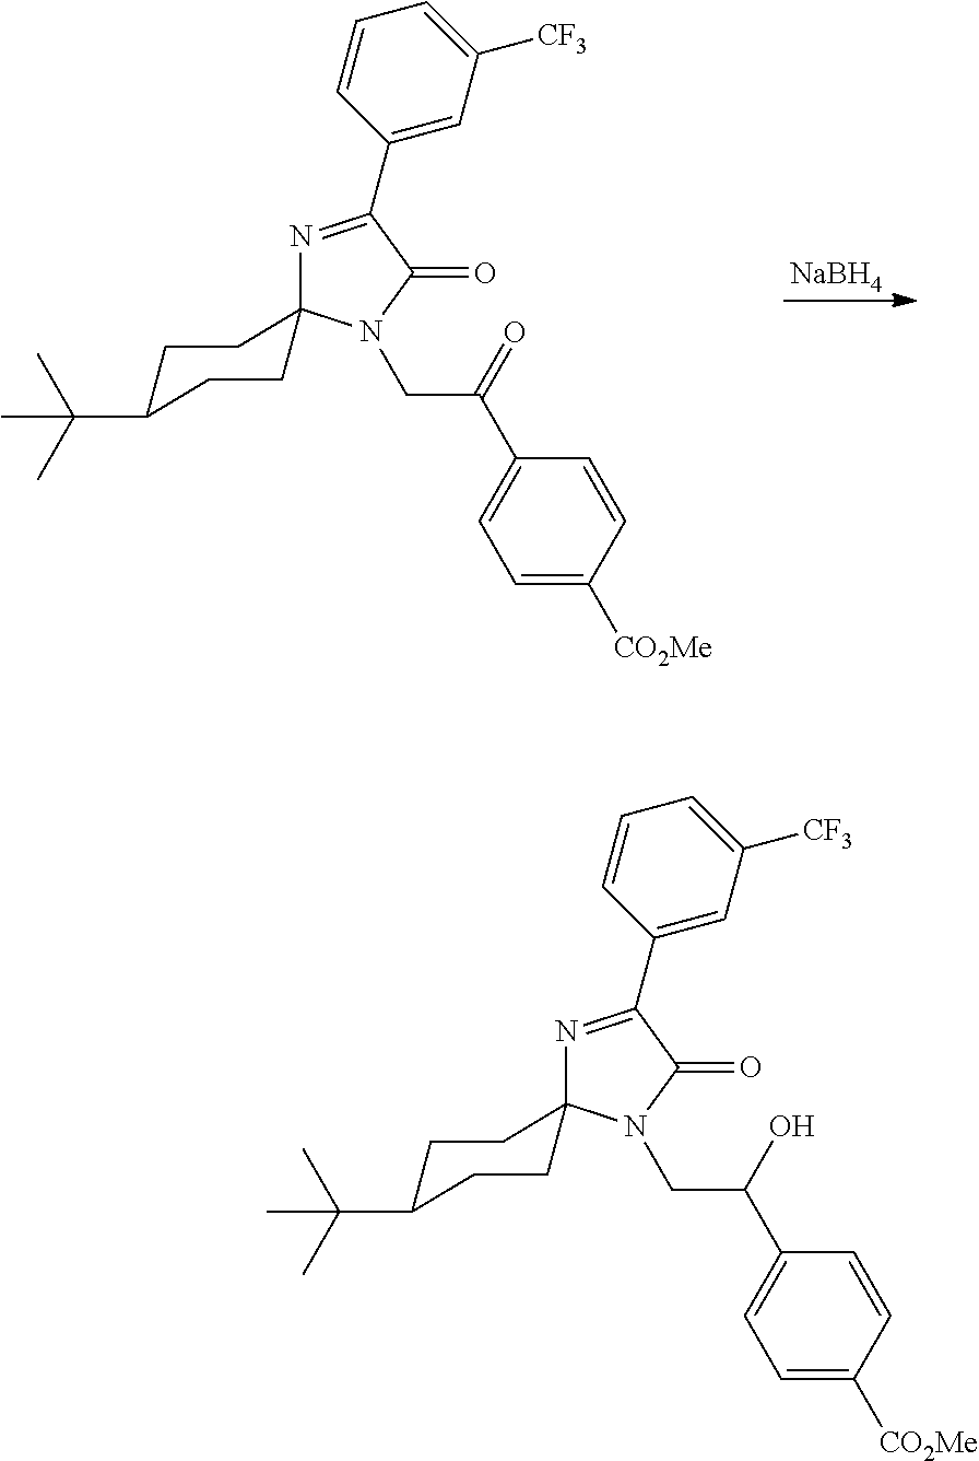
[NaBH4].N1=C(C2=CC([CF3])=CC=C2)C(=O)N(CC(C2=CC=C([CO2Me])C=C2)=O)C12CCC(C(C)(C)C)CC2.N1=C(C2=CC([CF3])=CC=C2)C(=O)N(CC(C2=CC=C([CO2Me])C=C2)O)C12CCC(C(C)(C)C)CC2
